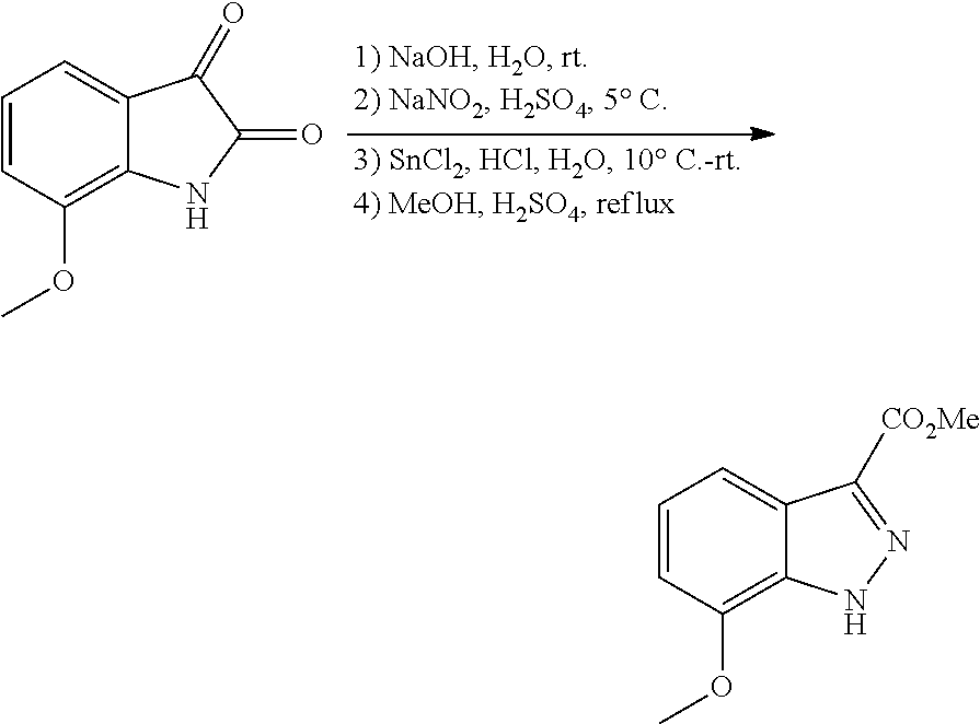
C1=CC(OC)=C2C(=C1)C(=O)C(=O)N2.C1=CC(OC)=C2C(=C1)C([CO2Me])=NN2
